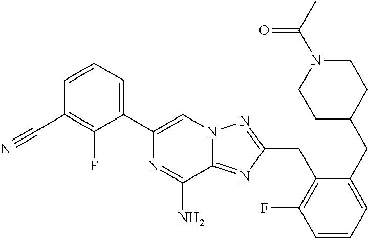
C1(C2=CC=CC(C#N)=C2F)=CN2C(=NC(CC3=C(F)C=CC=C3CC3CCN(C(C)=O)CC3)=N2)C(N)=N1
